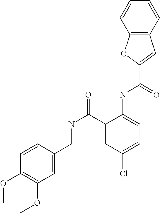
C1=CC2=C(C=C1)C=C(C(=O)NC1=CC=C(Cl)C=C1C(NCC1=CC(OC)=C(OC)C=C1)=O)O2
